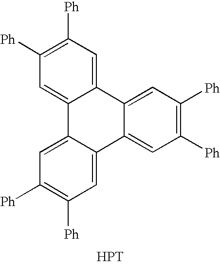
C12=CC([Ph])=C([Ph])C=C1C1=CC([Ph])=C([Ph])C=C1C1=CC([Ph])=C([Ph])C=C21.[HPT]
